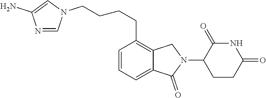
N1=CN(CCCCC2=C3C(=CC=C2)C(=O)N(C2CCC(=O)NC2=O)C3)C=C1N
